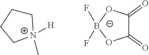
C1(=O)C(=O)O[B-](F)(F)O1.C1CCC[N+]1([H])C
